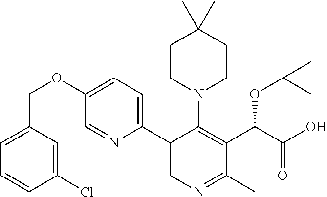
C1CN(C2=C(C(C(O)=O)OC(C)(C)C)C(C)=NC=C2C2=CC=C(OCC3=CC=CC(Cl)=C3)C=N2)CCC1(C)C
